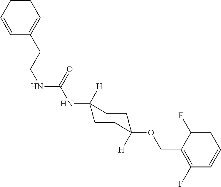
C1=CC=CC=C1CCNC(NC1([H])CCC(OCC2=C(F)C=CC=C2F)([H])CC1)=O
